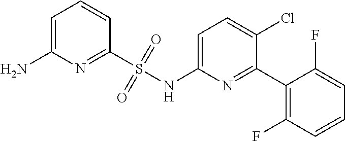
C1=C(NS(C2=NC(N)=CC=C2)(=O)=O)N=C(C2=C(F)C=CC=C2F)C(Cl)=C1
